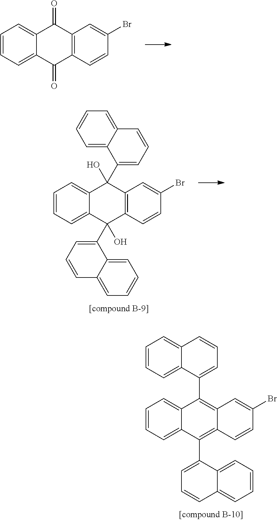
C1=CC=C2C(=C1)C(=O)C1=C(C2=O)C=CC(Br)=C1.C1=CC=C2C(=C1)C(C1=CC=CC3=CC=CC=C31)(O)C1=C(C2(O)C2=CC=CC3=CC=CC=C23)C=CC(Br)=C1.C1=CC=C2C(=C1)C(C1=CC=CC3=CC=CC=C31)=C1C(=C2C2=CC=CC3=CC=CC=C32)C=CC(Br)=C1
